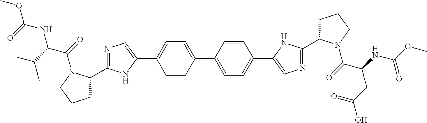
C1C(C2=NC=C(C3=CC=C(C4=CC=C(C5=CN=C(C6CCCN6C(C(CC(O)=O)NC(OC)=O)=O)N5)C=C4)C=C3)N2)N(C(=O)C(C(C)C)NC(OC)=O)CC1
